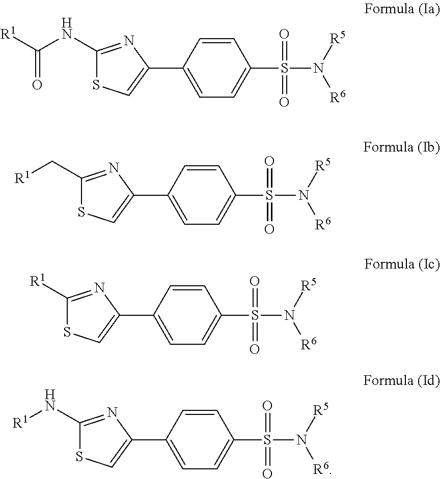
C1=CC(C2=CSC(NC([R1])=O)=N2)=CC=C1S(=O)(=O)N([R5])[R6].C1=CC(C2=CSC(C[R1])=N2)=CC=C1S(=O)(=O)N([R5])[R6].C1=CC(C2=CSC([R1])=N2)=CC=C1S(=O)(=O)N([R5])[R6].C1=CC(C2=CSC(N[R1])=N2)=CC=C1S(=O)(=O)N([R5])[R6]
